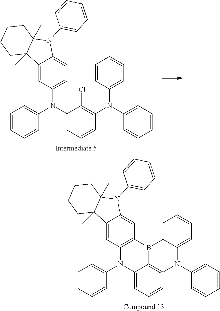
C1=CC=CC(N2C3=CC=CC4=C3B(C3=CC=CC=C3N4C3=CC=CC=C3)C3=C2C=C2C(=C3)N(C3=CC=CC=C3)C3(C)C2(C)CCCC3)=C1.C1=CC=CC(N(C2=CC=CC(N(C3=CC=CC=C3)C3=CC=CC=C3)=C2Cl)C2=CC=C3C(=C2)C2(C)C(C)(N3C3=CC=CC=C3)CCCC2)=C1
